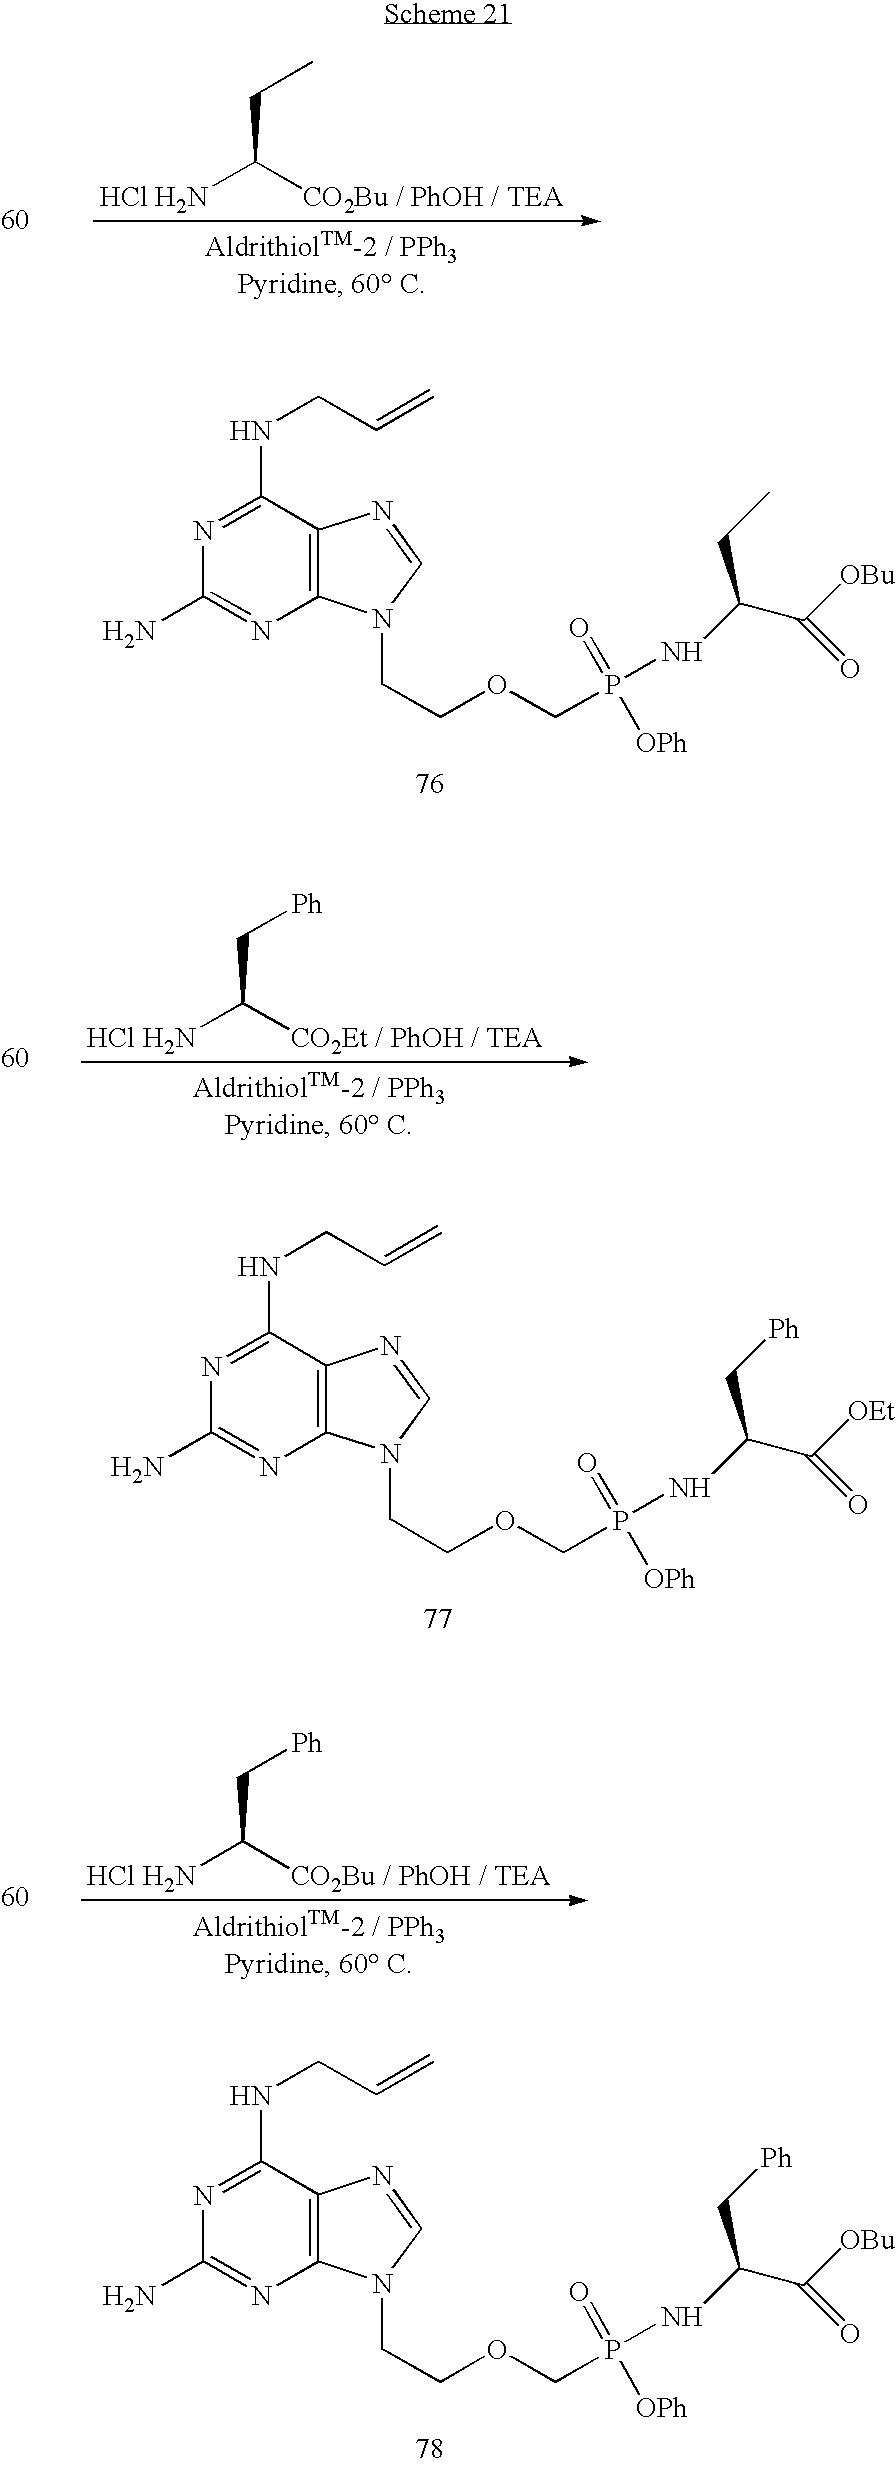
C([HCl H2N])([CO2Bu / PhOH / TEA])CC.C12=C(C(NCC=C)=NC(N)=N1)N=CN2CCOCP(=O)([OPh])NC(C([OBu])=O)CC.C([HCl H2N])([CO2Et / PhOH / TEA])C[Ph].C12=C(C(NCC=C)=NC(N)=N1)N=CN2CCOCP(=O)([OPh])NC(C([OEt])=O)C[Ph].C([HCl H2N])([CO2Bu / PhOH / TEA])C[Ph].C12=C(C(NCC=C)=NC(N)=N1)N=CN2CCOCP(=O)([OPh])NC(C([OBu])=O)C[Ph]
